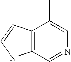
C12=C(C=NC=C1C)NC=C2
